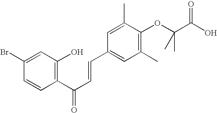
C1(Br)=CC(O)=C(C(C=CC2=CC(C)=C(OC(C)(C)C(O)=O)C(C)=C2)=O)C=C1
